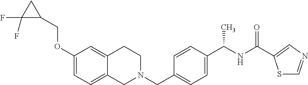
C1(OCC2CC2(F)F)=CC=C2C(=C1)CCN(CC1=CC=C(C(NC(=O)C3=CN=CS3)C)C=C1)C2
